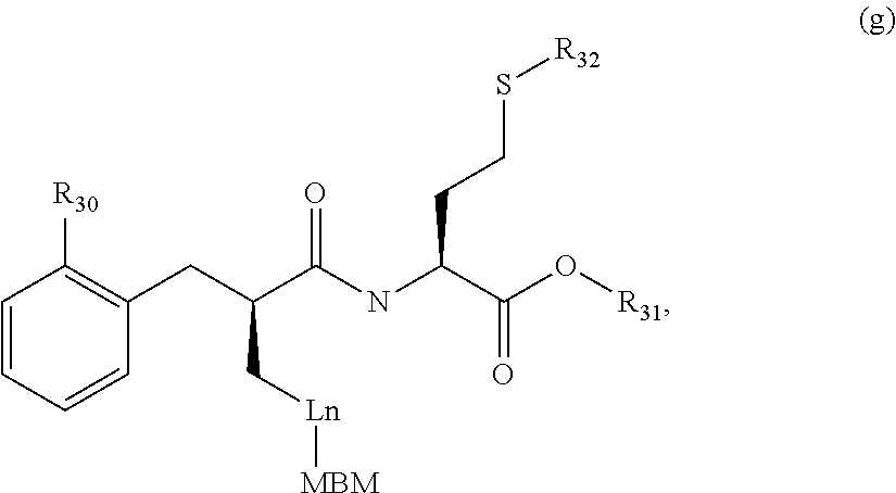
C1=CC=CC(CC(C(NC(C(O[R31])=O)CCS[R32])=O)C[Ln][MBM])=C1[R30]
